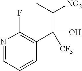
C(C1=C(F)N=CC=C1)(C([NO2])C)(O)[CF3]
